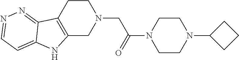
C1CC2=C(CN1CC(N1CCN(C3CCC3)CC1)=O)NC1=CC=NN=C21
